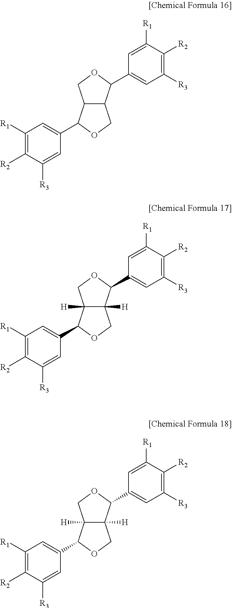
C1([R1])=C([R2])C([R3])=CC(C2C3([H])C([H])(CO2)C(C2=CC([R3])=C([R2])C([R1])=C2)OC3)=C1.C1([R1])=C([R2])C([R3])=CC(C2C3C(CO2)C(C2=CC([R3])=C([R2])C([R1])=C2)OC3)=C1.C1([R1])=C([R2])C([R3])=CC(C2C3([H])C([H])(CO2)C(C2=CC([R3])=C([R2])C([R1])=C2)OC3)=C1
